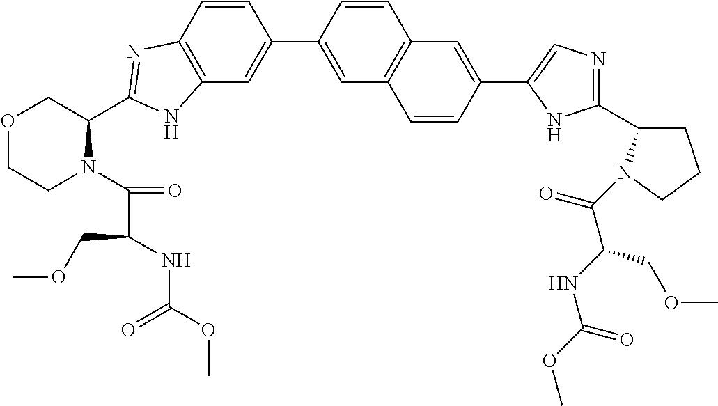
C12=C(C=CC(C3=CC4=C(C=C3)C=C(C3=CN=C(C5CCCN5C(C(COC)NC(=O)OC)=O)N3)C=C4)=C1)N=C(C1COCCN1C(=O)C(COC)NC(OC)=O)N2
